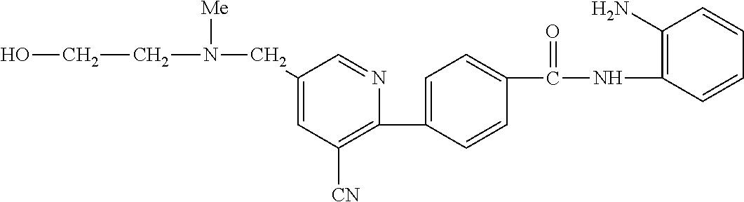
C1(CN(CCO)[Me])=CC([CN])=C(C2=CC=C(C(NC3=C(N)C=CC=C3)=O)C=C2)N=C1
